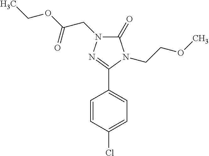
C1(C2=NN(CC(=O)OCC)C(=O)N2CCOC)=CC=C(Cl)C=C1
